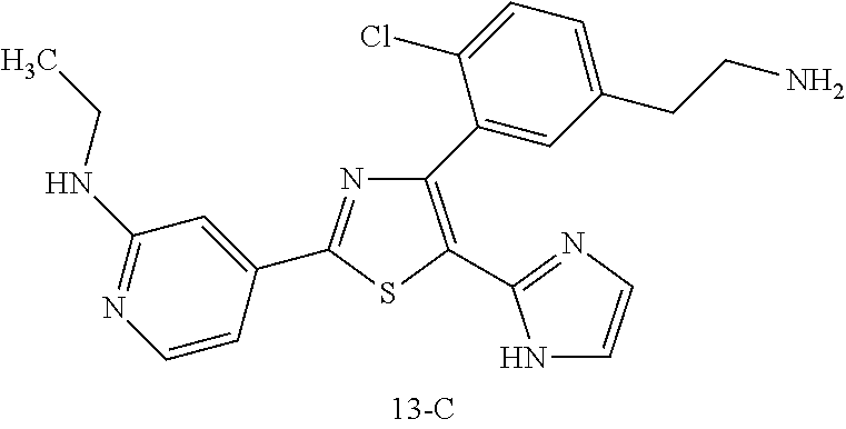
C1(C2=CC(CCN)=CC=C2Cl)=C(C2=NC=CN2)SC(C2=CC(NCC)=NC=C2)=N1
